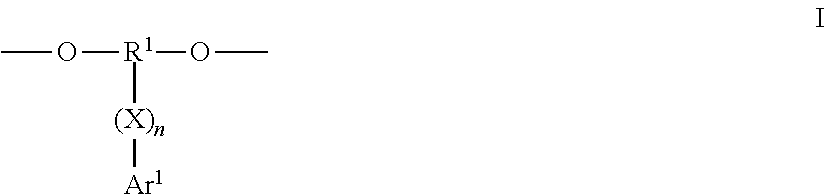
CO[R1](OC)[(X)n][Ar1]
